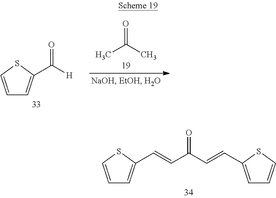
CC(C)=O.C1=CSC(C([H])=O)=C1.C1=CSC(C=CC(C=CC2=CC=CS2)=O)=C1
